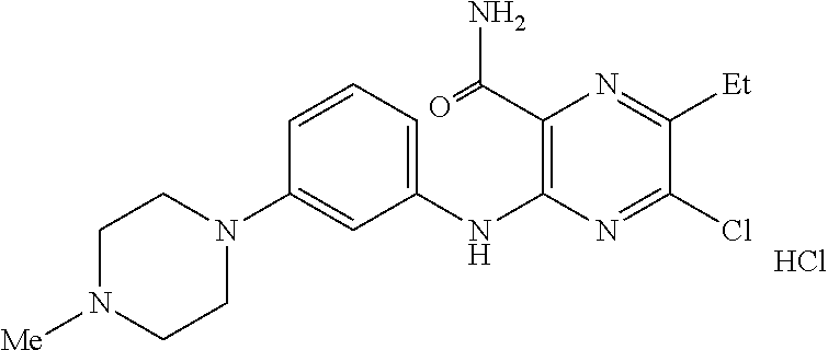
C1(C(=O)N)=C(NC2=CC=CC(N3CCN([Me])CC3)=C2)N=C(Cl)C([Et])=N1.Cl
